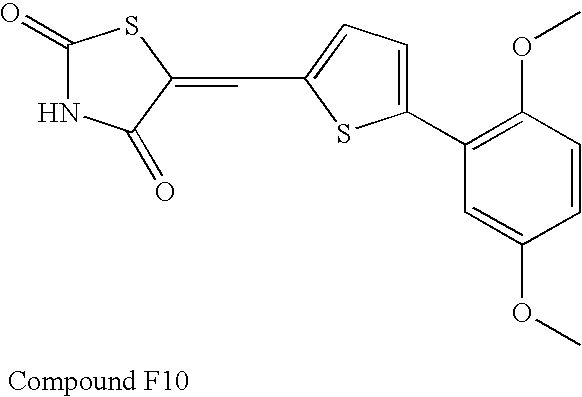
C(=C1C(=O)NC(=O)S1)C1=CC=C(C2=C(OC)C=CC(OC)=C2)S1
